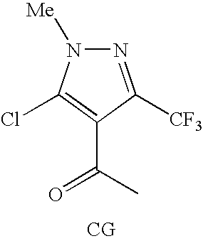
C1(C(C)=O)=C(Cl)N([Me])N=C1[CF3].[CG]
